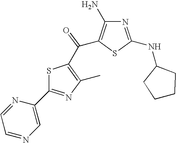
C1(C2=NC(C)=C(C(=O)C3=C(N)N=C(NC4CCCC4)S3)S2)=CN=CC=N1
